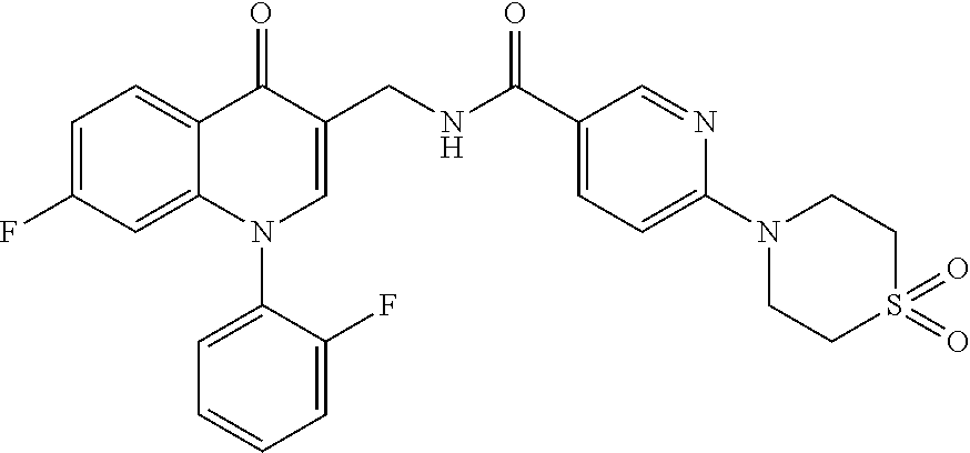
C1=C(F)C=C2C(=C1)C(=O)C(CNC(C1=CC=C(N3CCS(=O)(=O)CC3)N=C1)=O)=CN2C1=CC=CC=C1F
